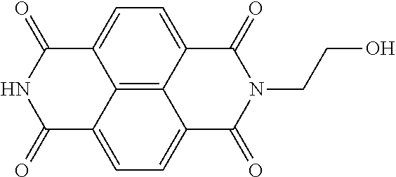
N1C(=O)C2=CC=C3C4=C2C(=CC=C4C(=O)N(CCO)C3=O)C1=O
